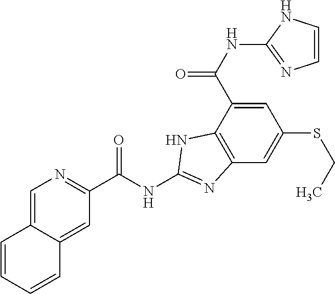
C12=CN=C(C(NC3=NC4=C(C(C(NC5=NC=CN5)=O)=CC(SCC)=C4)N3)=O)C=C1C=CC=C2
